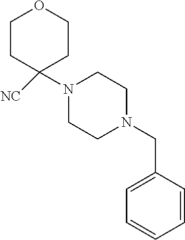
C1CC(N2CCN(CC3=CC=CC=C3)CC2)([NC])CCO1
